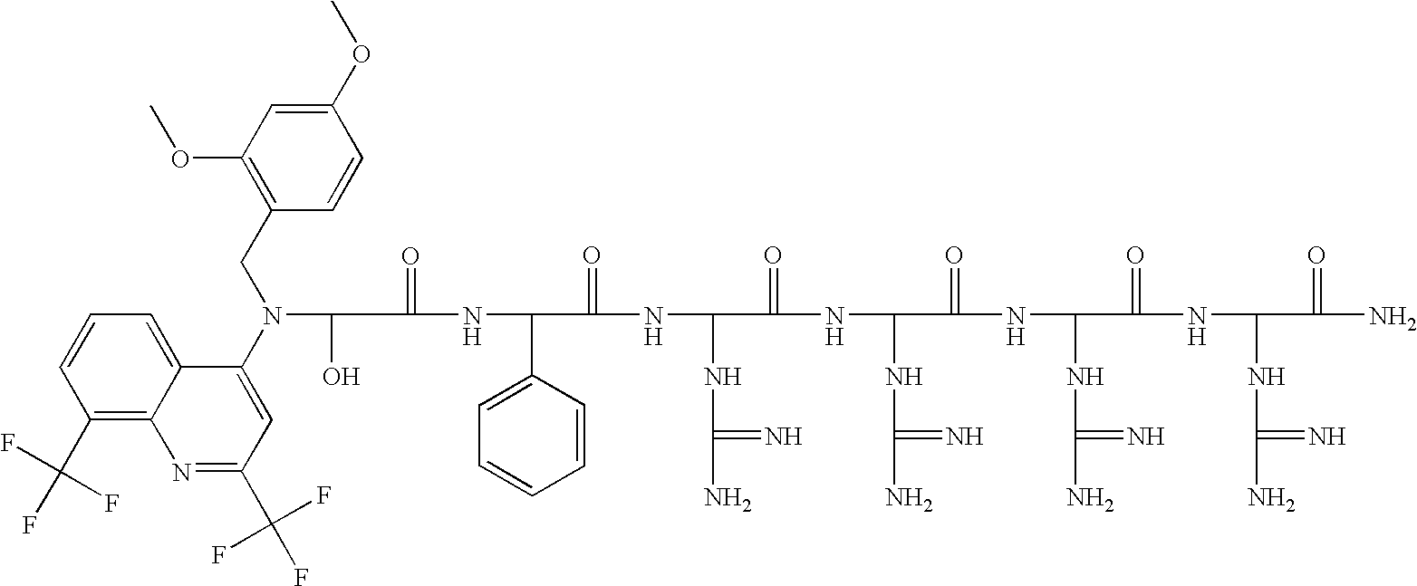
C(=O)(NC(C1=CC=CC=C1)C(=O)NC(NC(N)=N)C(=O)NC(NC(N)=N)C(=O)NC(NC(N)=N)C(=O)NC(NC(N)=N)C(=O)N)C(O)N(C1=CC(C(F)(F)F)=NC2=C(C(F)(F)F)C=CC=C12)CC1=C(OC)C=C(OC)C=C1
